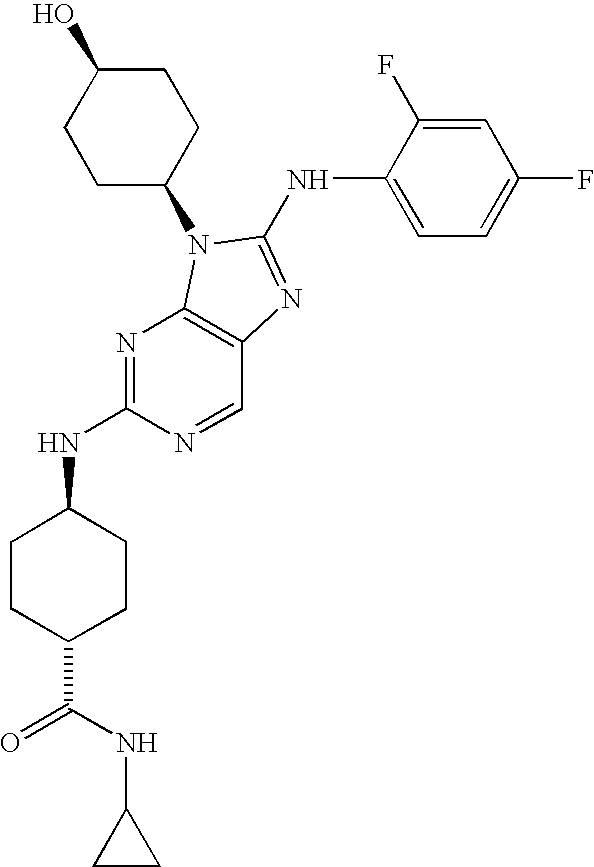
C1(NC2=NC3=C(N=C(NC4CCC(C(NC5CC5)=O)CC4)N=C3)N2C2CCC(O)CC2)=CC=C(F)C=C1F
